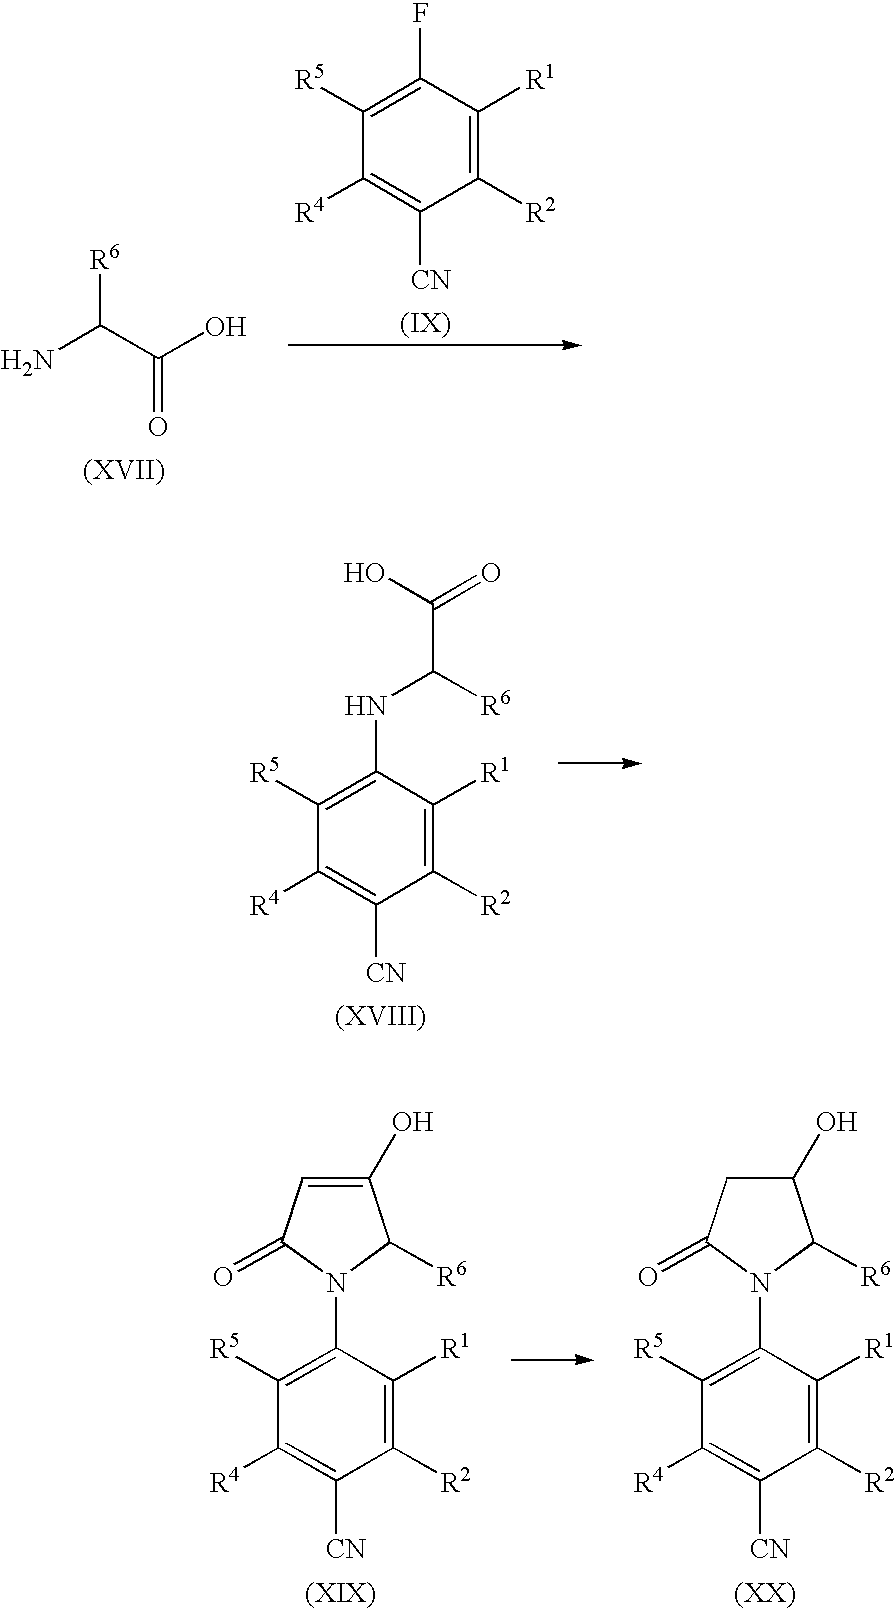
C1([R4])=C([CN])C([R2])=C([R1])C(F)=C1[R5].NC(C(O)=O)[R6].C1([R4])=C([CN])C([R2])=C([R1])C(NC(C(O)=O)[R6])=C1[R5].C1([R4])=C([CN])C([R2])=C([R1])C(N2C([R6])C(O)CC2=O)=C1[R5].C1([R4])=C([CN])C([R2])=C([R1])C(N2C([R6])C(O)=CC2=O)=C1[R5]
